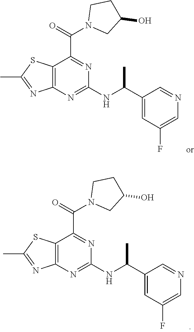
C12=C(N=C(NC(C3=CC(F)=CN=C3)C)N=C1C(N1CC(O)CC1)=O)N=C(C)S2.C12=C(N=C(NC(C3=CC(F)=CN=C3)C)N=C1C(N1CC(O)CC1)=O)N=C(C)S2
